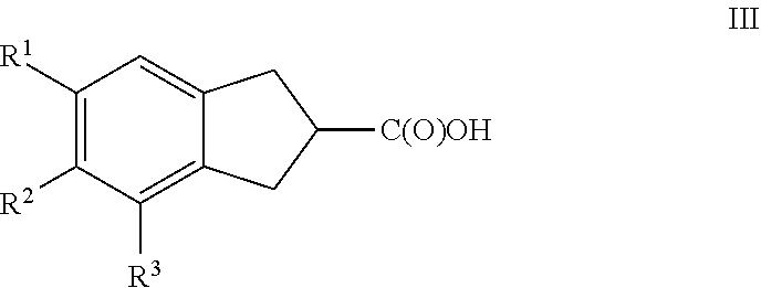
C1([R1])=C([R2])C([R3])=C2C(=C1)CC([C(O)OH])C2
